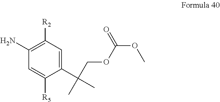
C1([R2])=C(N)C=C([R5])C(C(C)(C)COC(OC)=O)=C1
